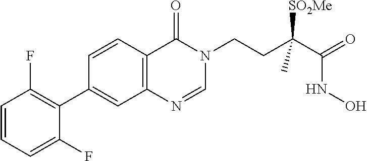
C1=NC2=C(C=CC(C3=C(F)C=CC=C3F)=C2)C(=O)N1CCC(C(=O)NO)([SO2Me])C
